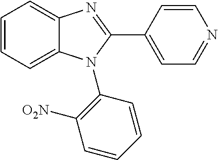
C1=CC=C2C(=C1)N=C(C1=CC=NC=C1)N2C1=C([O2N])C=CC=C1
